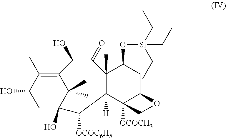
OC1CC2(O)C(C)(C)C(=C1C)C(O)C(=O)C1(C)C([H])(C3([OCOCH3])C(CC1O[Si](CC)(CC)CC)OC3)C2[OCOC6H5]
